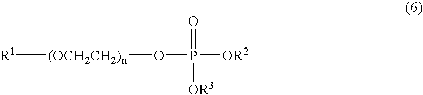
[R1][(OCH2CH2)n]OP(=O)([OR3])[OR2]
